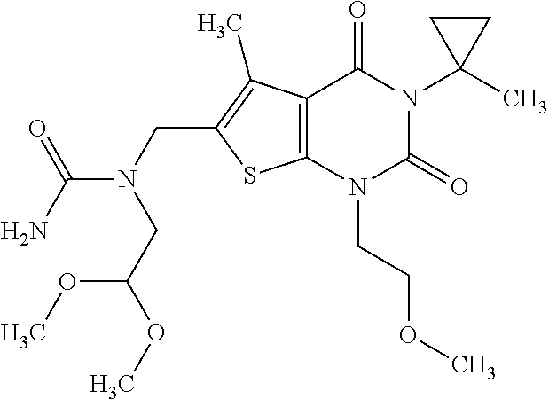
C12=C(N(CCOC)C(=O)N(C3(C)CC3)C1=O)SC(CN(CC(OC)OC)C(=O)N)=C2C
